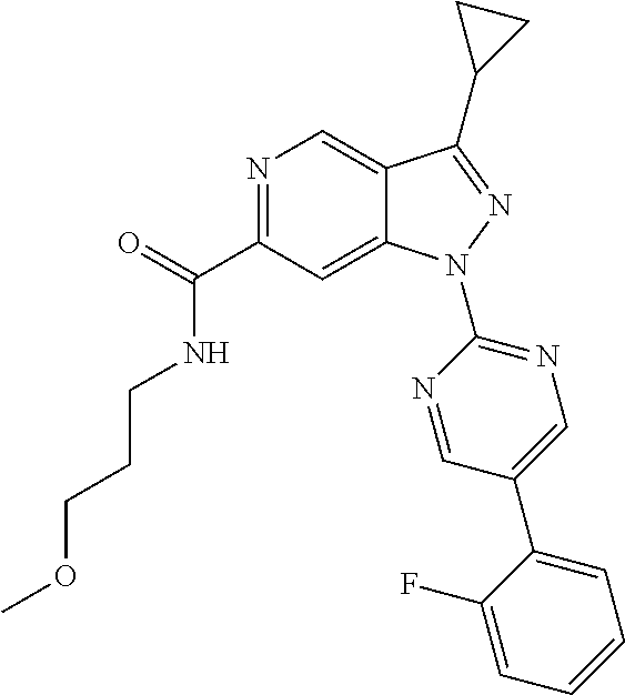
C12=CN=C(C(NCCCOC)=O)C=C1N(C1=NC=C(C3=CC=CC=C3F)C=N1)N=C2C1CC1
